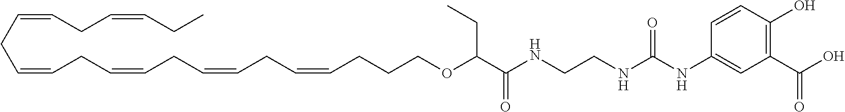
C1(C(O)=O)=C(O)C=CC(NC(NCCNC(C(OCCCC=CCC=CCC=CCC=CCC=CCC=CCC)CC)=O)=O)=C1
